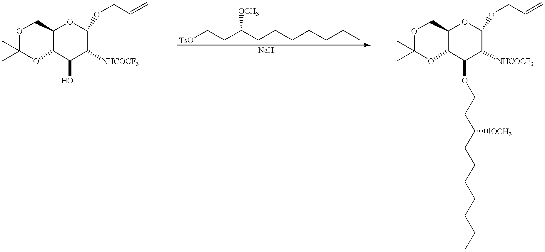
C1C2C(C(O)C([NHCOCF3])C(OCC=C)O2)OC(C)(C)O1.[TsO]CCC(CCCCCCC)[OCH3].C1C2C(C(OCCC(CCCCCCC)[OCH3])C([NHCOCF3])C(OCC=C)O2)OC(C)(C)O1
